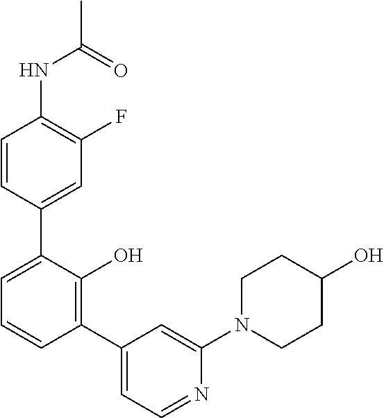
C1=CC(C2=CC=CC(C3=CC=NC(N4CCC(O)CC4)=C3)=C2O)=CC(F)=C1NC(C)=O
